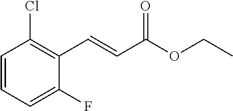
C1=CC=C(F)C(C=CC(OCC)=O)=C1Cl
